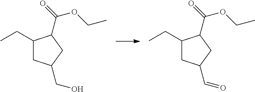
C1(CC)CC(C=O)CC1C(=O)OCC.C1(CC)CC(CO)CC1C(=O)OCC
